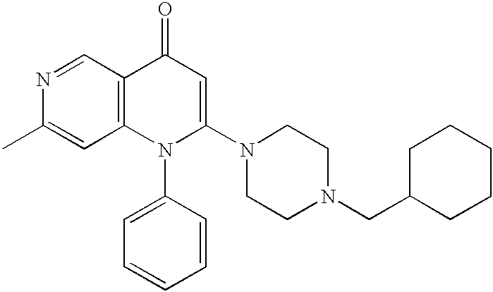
N1=CC2=C(C=C1C)N(C1=CC=CC=C1)C(N1CCN(CC3CCCCC3)CC1)=CC2=O
